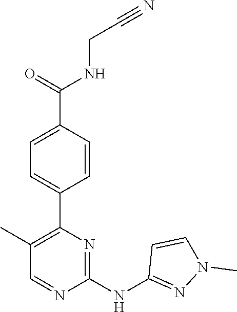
C1(C2=C(C)C=NC(NC3=NN(C)C=C3)=N2)=CC=C(C(NCC#N)=O)C=C1
